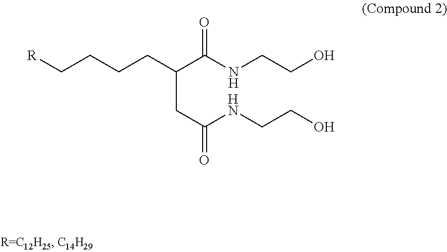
C(CC(NCCO)=O)(C(NCCO)=O)CCCC[R]
